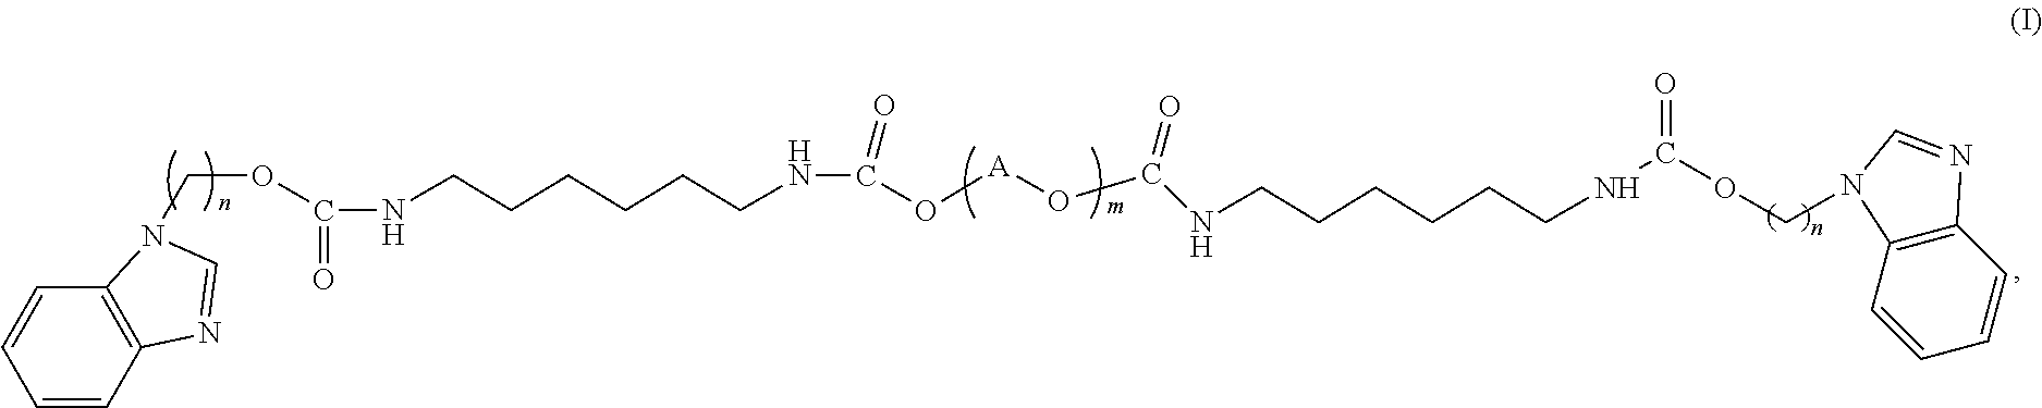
C1=CC2=C(C=C1)N(COC(=O)NCCCCCCNC(=O)O[A]OC(NCCCCCCNC(OCN1C3=C(C=CC=C3)N=C1)=O)=O)C=N2
